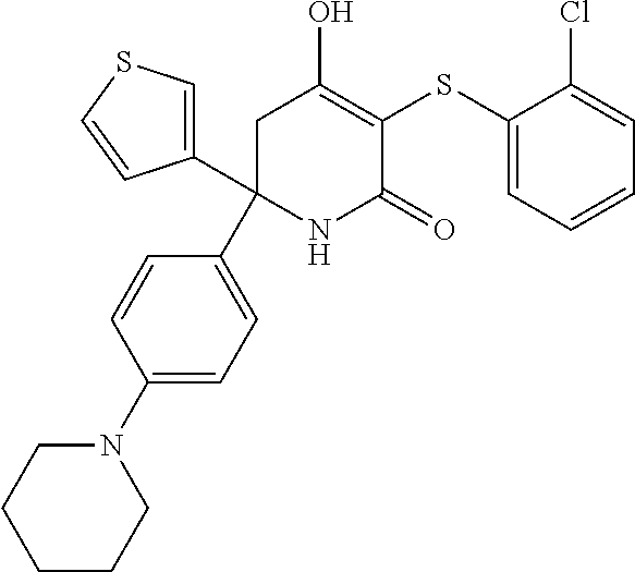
C1(C2(C3=CC=C(N4CCCCC4)C=C3)NC(=O)C(SC3=CC=CC=C3Cl)=C(O)C2)=CSC=C1
